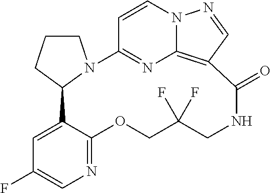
C1CN2C(C1)C1=CC(F)=CN=C1OCC(F)(F)CNC(=O)C1=C3N=C2C=CN3N=C1
